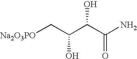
[Na2O3PO]CC(C(C(N)=O)O)O
